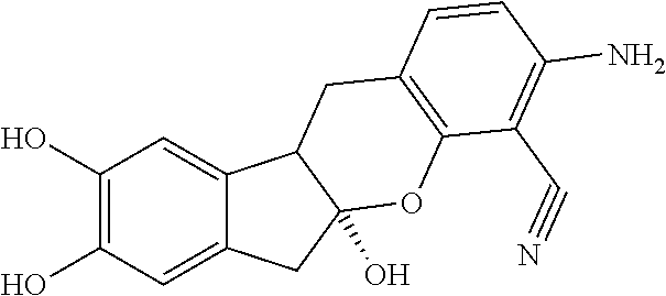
C1(O)=C(O)C=C2C(=C1)C1C(O)(C2)OC2=C(C1)C=CC(N)=C2C#N
